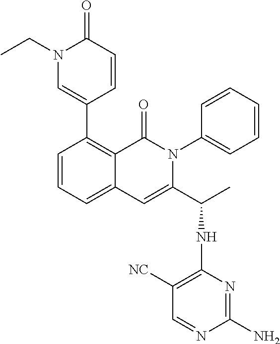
C1(C2=CN(CC)C(=O)C=C2)=C2C(=CC=C1)C=C(C(C)NC1=C([NC])C=NC(N)=N1)N(C1=CC=CC=C1)C2=O
